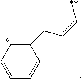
C1=CC=CC(CC=C[**])=C1
